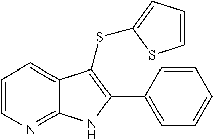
C1=CN=C2C(=C1)C(SC1=CC=CS1)=C(C1=CC=CC=C1)N2
